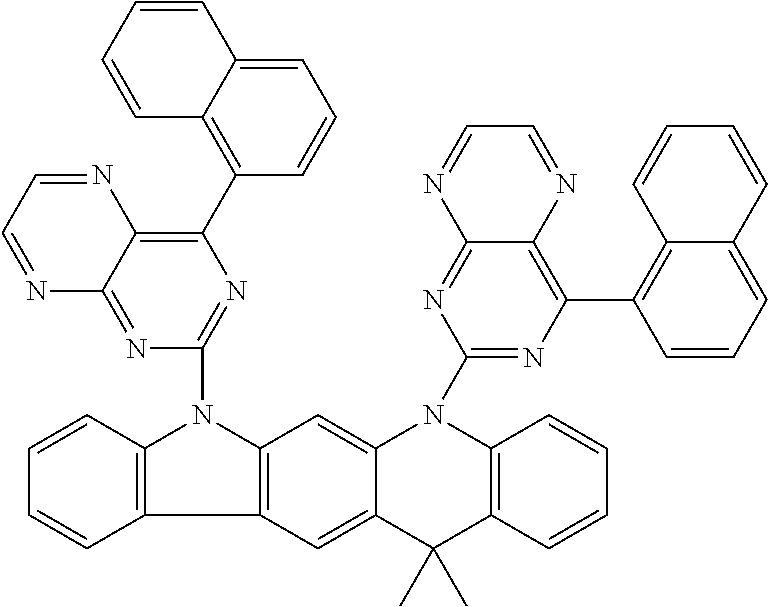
C12=C(C3=C(N1C1=NC(C4=C5C(=CC=C4)C=CC=C5)=C4C(=N1)N=CC=N4)C=C1C(=C3)C(C)(C)C3=C(N1C1=NC(C4=C5C(=CC=C4)C=CC=C5)=C4C(=N1)N=CC=N4)C=CC=C3)C=CC=C2
